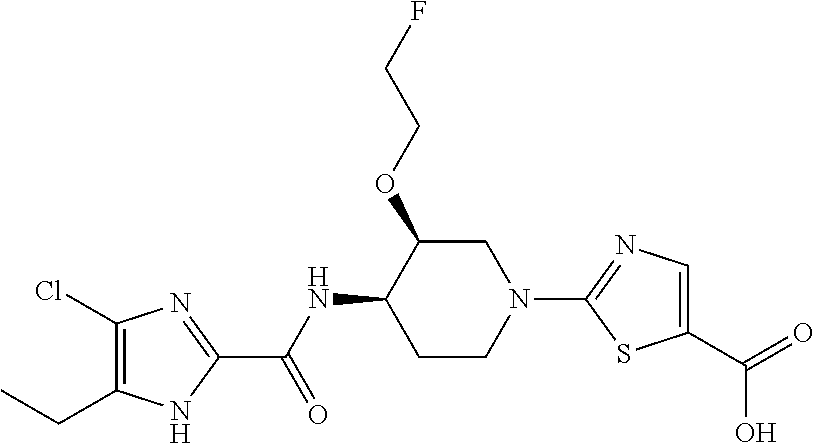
C1CN(C2=NC=C(C(O)=O)S2)CC(OCCF)C1NC(C1=NC(Cl)=C(CC)N1)=O
